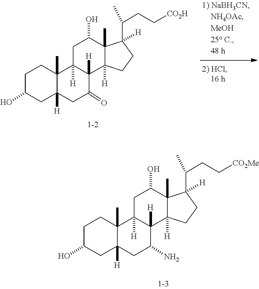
C1C2([H])C(C)(CCC1O)C1([H])CC(O)C3(C)C(C(CC[CO2H])C)([H])CCC3([H])C1([H])C(=O)C2.C1C2([H])C(C)(CCC1O)C1([H])CC(O)C3(C)C(C(CC[CO2Me])C)([H])CCC3([H])C1([H])C(N)C2
